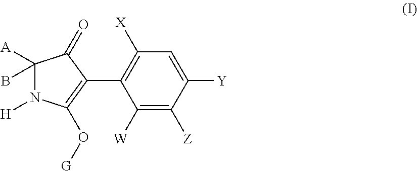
C1([W])=C([Z])C([Y])=CC([X])=C1C1=C(O[G])N([H])C([A])(B)C1=O
